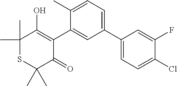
C1(C)(C)SC(C)(C)C(=O)C(C2=CC(C3=CC=C(Cl)C(F)=C3)=CC=C2C)=C1O
